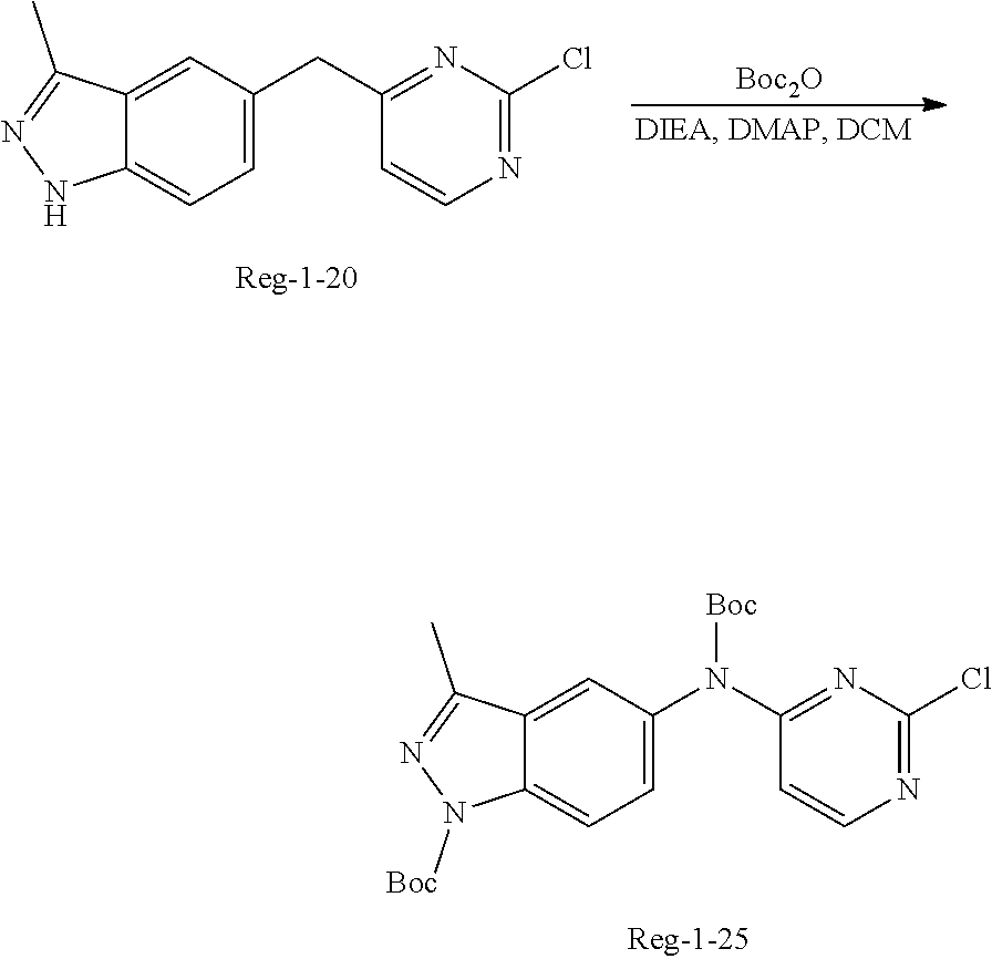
N1=C(CC2=CC=C3C(=C2)C(C)=NN3)C=CN=C1Cl.[Boc2O].N1=C(N(C2=CC=C3C(=C2)C(C)=NN3[Boc])[Boc])C=CN=C1Cl
